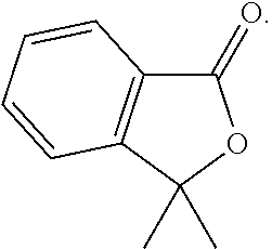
C1(=O)C2=C(C(C)(C)O1)C=CC=C2
